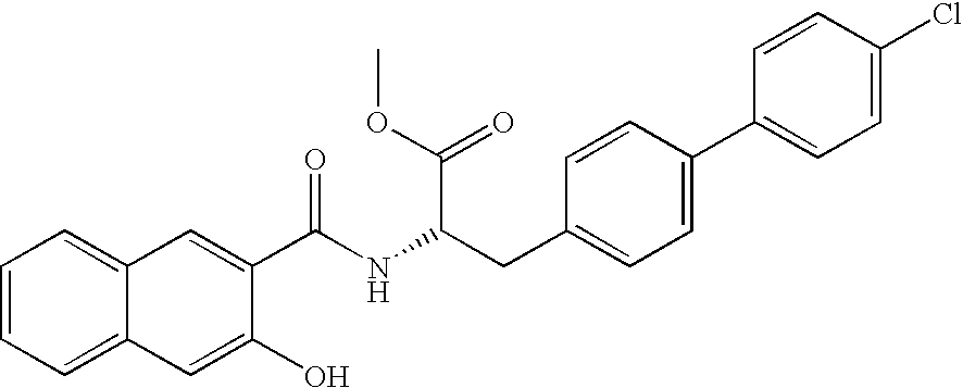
C1=CC=C2C(=C1)C=C(C(NC(CC1=CC=C(C3=CC=C(Cl)C=C3)C=C1)C(=O)OC)=O)C(O)=C2
